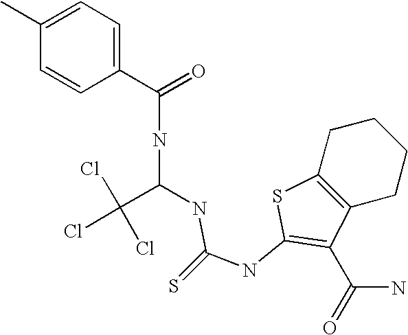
C(NC(C(Cl)(Cl)Cl)NC(NC1=C(C(=O)N)C2=C(CCCC2)S1)=S)(=O)C1=CC=C(C)C=C1
